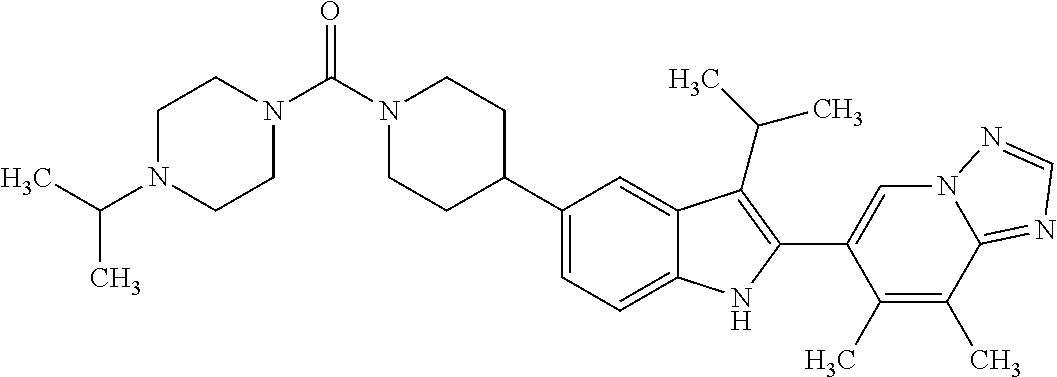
C(=O)(N1CCC(C2=CC=C3C(=C2)C(C(C)C)=C(C2=CN4C(=NC=N4)C(C)=C2C)N3)CC1)N1CCN(C(C)C)CC1
